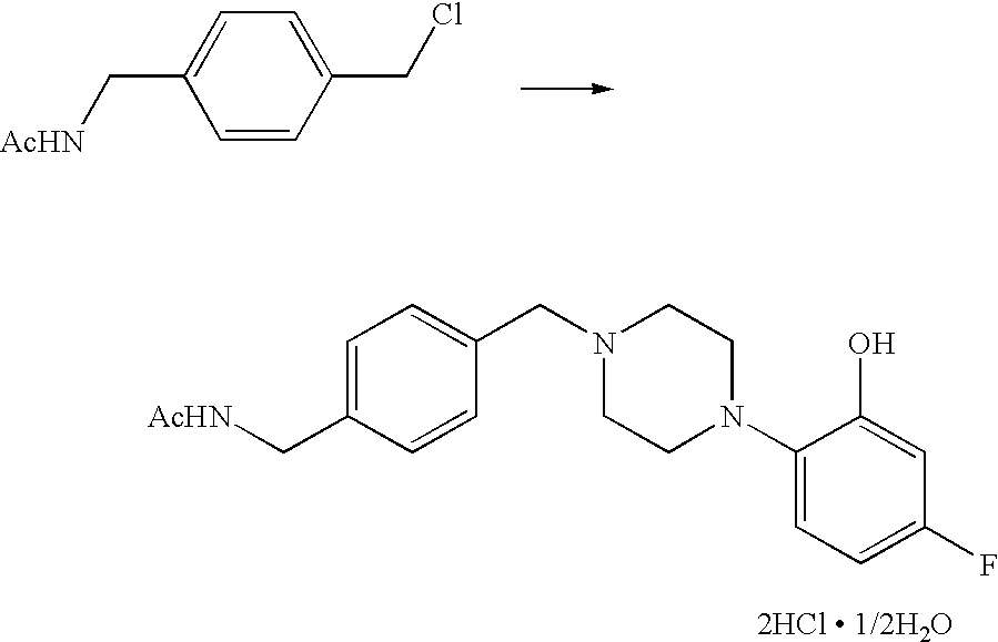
C(C1=CC=C(CCl)C=C1)[AcHN].C1(N2CCN(CC3=CC=C(C[AcHN])C=C3)CC2)=CC=C(F)C=C1O
